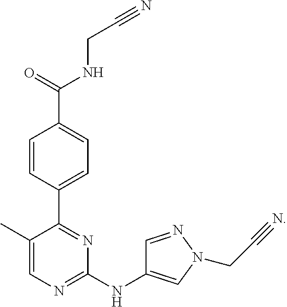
C1=CC(C2=NC(NC3=CN(CC#N)N=C3)=NC=C2C)=CC=C1C(=O)NCC#N
